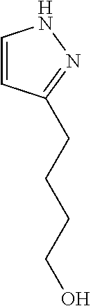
C1=CC(CCCCO)=NN1
